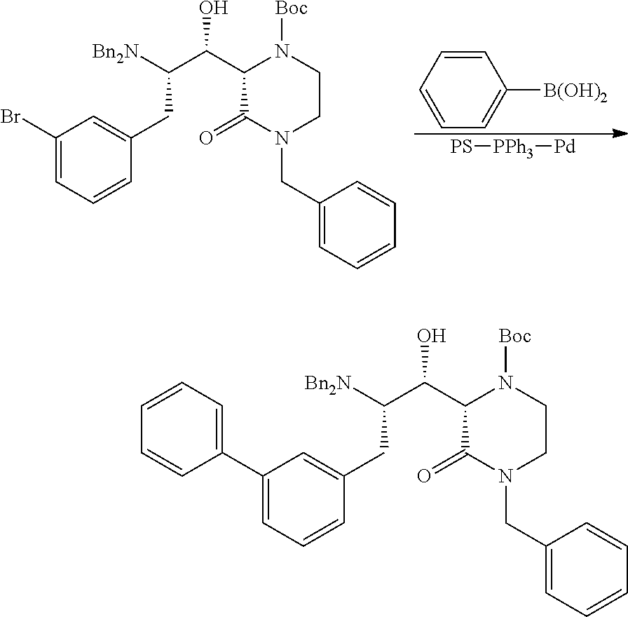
C1(Br)=CC=CC(CC(C(C2C(=O)N(CC3=CC=CC=C3)CCN2[Boc])O)[Bn2N])=C1.C1=CC=CC=C1[B(OH)2].[PS][PPh3][Pd].C1(C2=CC=CC=C2)=CC=CC(CC(C(C2C(=O)N(CC3=CC=CC=C3)CCN2[Boc])O)[Bn2N])=C1
